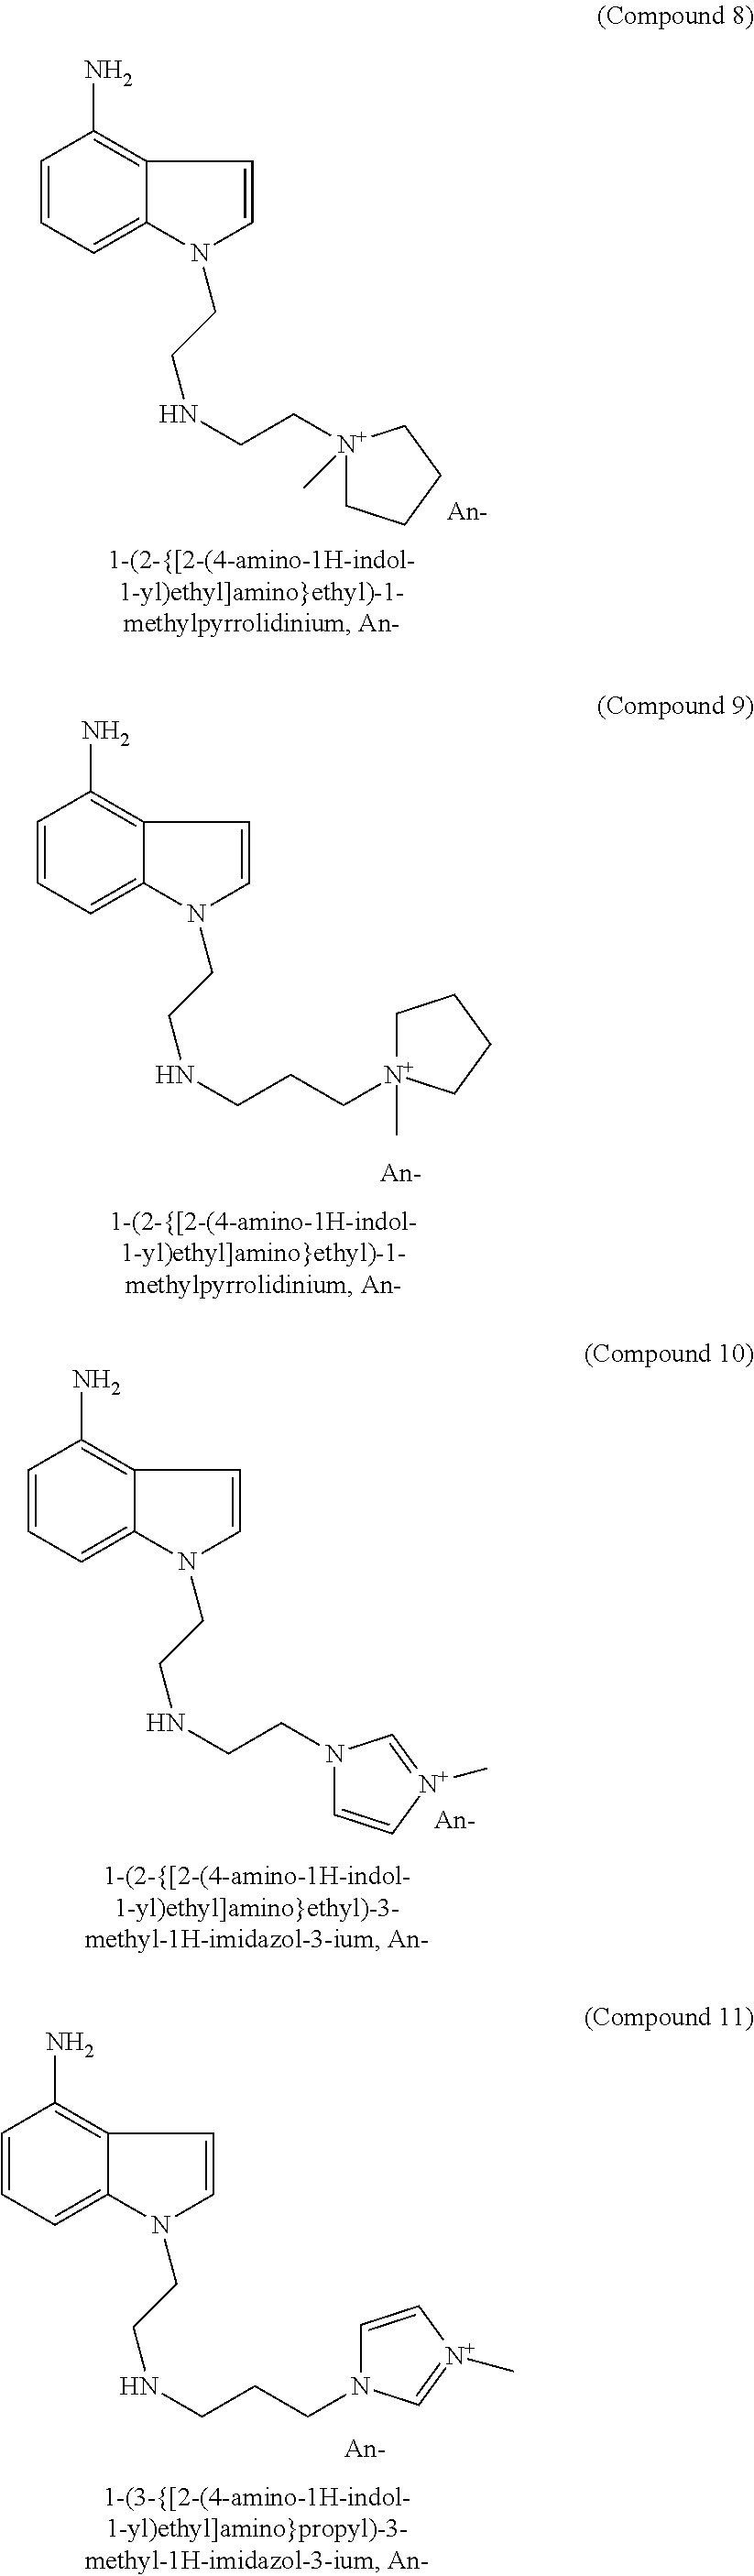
C12=C(N)C=CC=C1N(CCNCC[N+]1(C)CCCC1)C=C2.C12=C(N)C=CC=C1N(CCNCCC[N+]1(C)CCCC1)C=C2.C12=C(N)C=CC=C1N(CCNCCN1C=C[N+](C)=C1)C=C2.C12=C(N)C=CC=C1N(CCNCCCN1C=C[N+](C)=C1)C=C2
